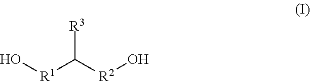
O[R1]C([R3])[R2]O
